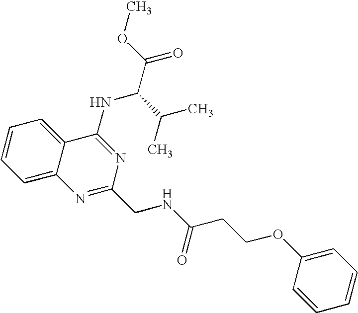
C1=CC=C2C(=C1)C(NC(C(C)C)C(=O)OC)=NC(CNC(CCOC1=CC=CC=C1)=O)=N2
